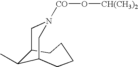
[CO](N1CC2C(C)C(CCCC2)C1)O[CH(CH3)2]
